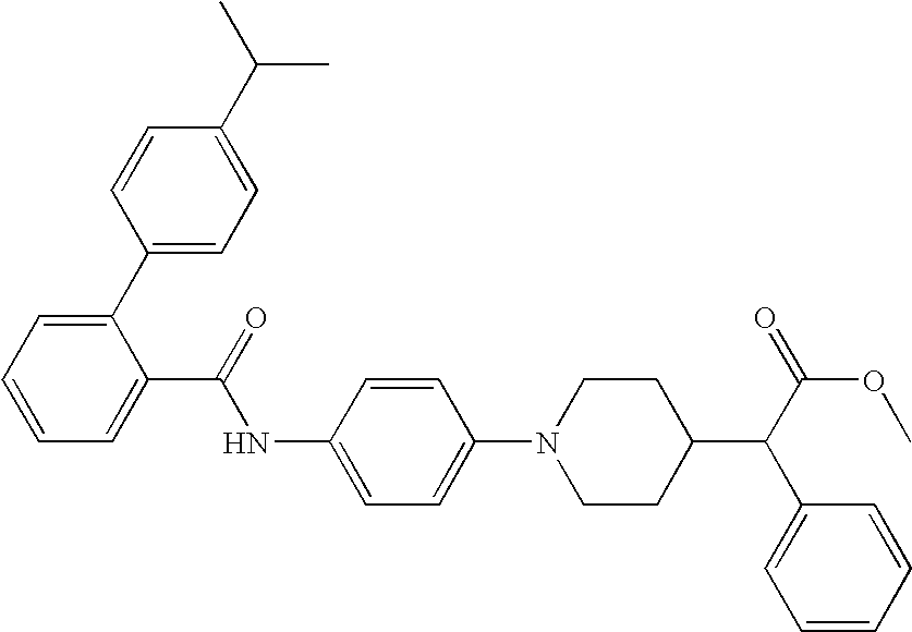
C1=CC(C2=CC=CC=C2C(NC2=CC=C(N3CCC(C(C4=CC=CC=C4)C(OC)=O)CC3)C=C2)=O)=CC=C1C(C)C
